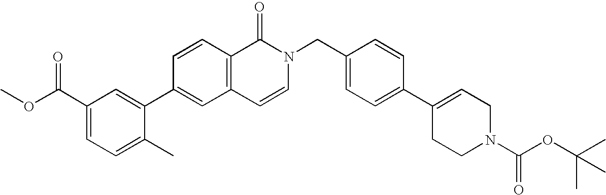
C1(C(OC)=O)=CC=C(C)C(C2=CC3=C(C=C2)C(=O)N(CC2=CC=C(C4=CCN(C(OC(C)(C)C)=O)CC4)C=C2)C=C3)=C1
